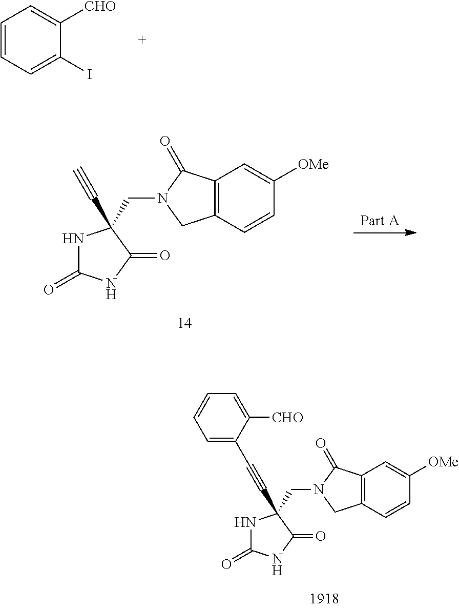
N1C(=O)NC(=O)C1(CN1CC2=C(C1=O)C=C([OMe])C=C2)C#CC1=CC=CC=C1[CHO].C1=CC=C(I)C([CHO])=C1.N1C(=O)NC(=O)C1(CN1CC2=C(C1=O)C=C([OMe])C=C2)C#C
